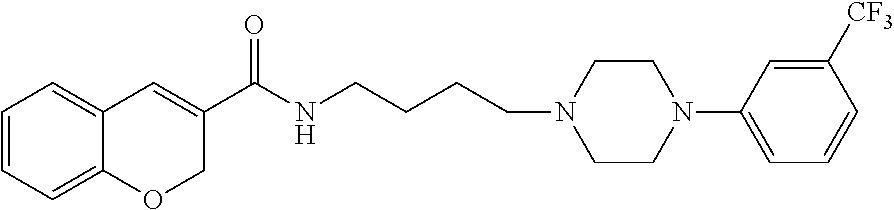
C1=CC=C2C(=C1)C=C(C(NCCCCN1CCN(C3=CC=CC([CF3])=C3)CC1)=O)CO2
